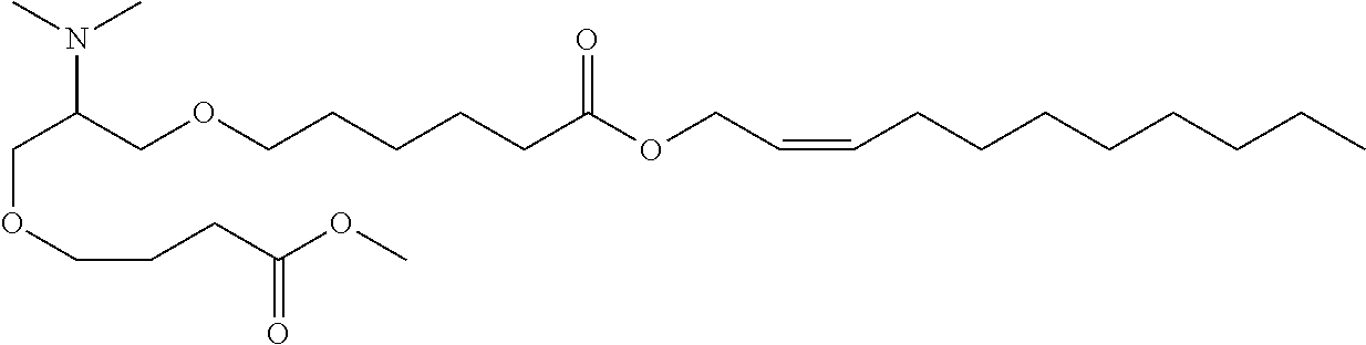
C(C(COCCCCCC(OCC=CCCCCCCCC)=O)N(C)C)OCCCC(OC)=O
